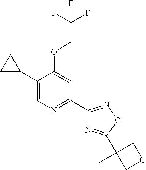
C1(C2CC2)=CN=C(C2=NOC(C3(C)COC3)=N2)C=C1OCC(F)(F)F
